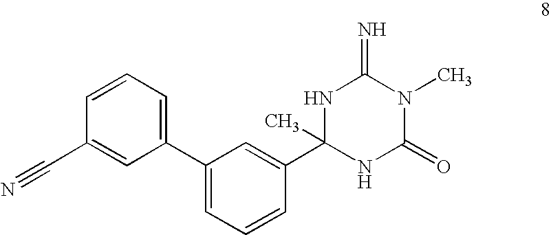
C1=C(C#N)C=CC=C1C1=CC=CC(C2(C)NC(=O)N(C)C(=N)N2)=C1
